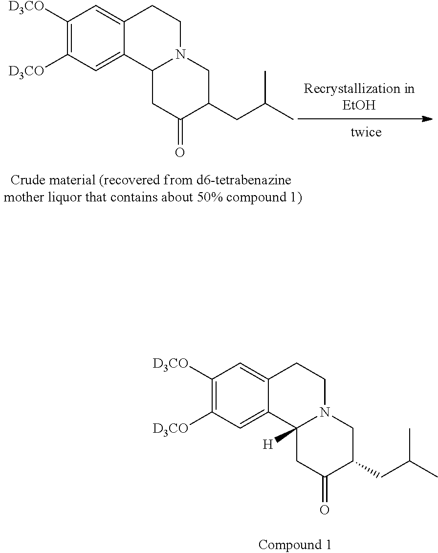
C1([D3CO])=C([D3CO])C=C2C(=C1)CCN1C2CC(=O)C(CC(C)C)C1.C1([D3CO])=C([D3CO])C=C2C(=C1)CCN1C2([H])CC(=O)C(CC(C)C)C1
